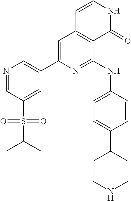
C1=C(C2=CN=CC(S(=O)(=O)C(C)C)=C2)N=C(NC2=CC=C(C3CCNCC3)C=C2)C2=C1C=CNC2=O
